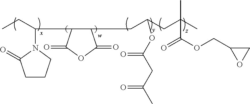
CCC(C1C(CC(CC(C)(C)C(=O)OCC2CO2)OC(CC(C)=O)=O)C(=O)OC1=O)N1C(=O)CCC1
